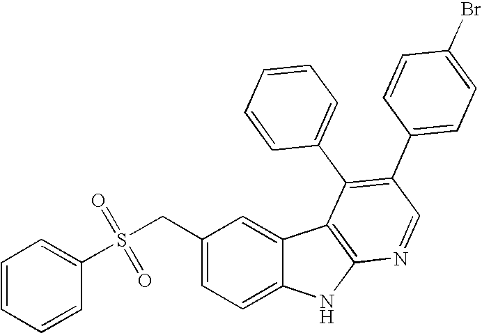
S(CC1=CC=C2C(=C1)C1=C(N2)N=CC(C2=CC=C(Br)C=C2)=C1C1=CC=CC=C1)(=O)(=O)C1=CC=CC=C1
